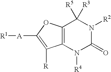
[R1][A]C1=C([R])C2=C(O1)C([R5])([R3])N([R2])C(=O)N2[R4]
